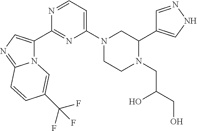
C1=NNC=C1C1CN(C2=CC=NC(C3=CN=C4N3C=C(C(F)(F)F)C=C4)=N2)CCN1CC(CO)O
